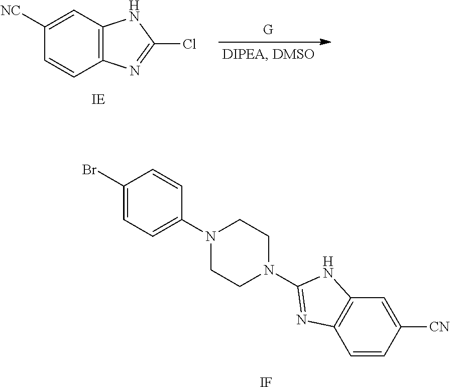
C1([NC])=CC2=C(C=C1)N=C(Cl)N2.[IE].C1(Br)=CC=C(N2CCN(C3=NC4=C(C=C([CN])C=C4)N3)CC2)C=C1.[IF]
